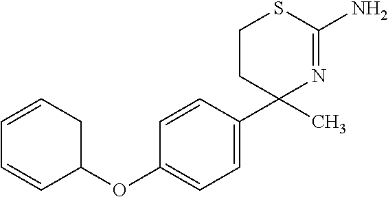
C1=CC(C2(C)N=C(N)SCC2)=CC=C1OC1CC=CC=C1
